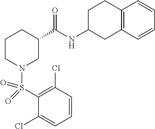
C1(S(N2CC(C(NC3CC4=C(CC3)C=CC=C4)=O)CCC2)(=O)=O)=C(Cl)C=CC=C1Cl
